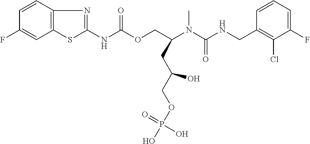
C1=CC(CNC(N(C(COC(NC2=NC3=C(S2)C=C(F)C=C3)=O)CC(COP(O)(=O)O)O)C)=O)=C(Cl)C(F)=C1
